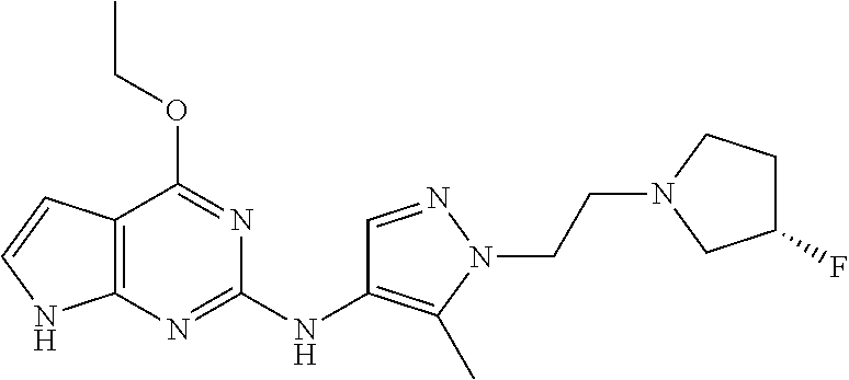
C12=C(N=C(NC3=C(C)N(CCN4CCC(F)C4)N=C3)N=C1OCC)NC=C2
